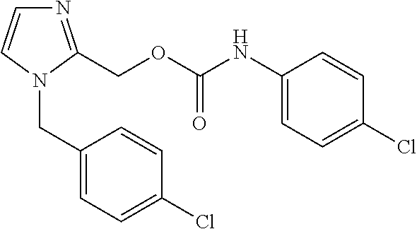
N1=C(COC(NC2=CC=C(Cl)C=C2)=O)N(CC2=CC=C(Cl)C=C2)C=C1
